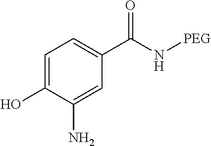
C1=C(O)C(N)=CC(C(N[PEG])=O)=C1
